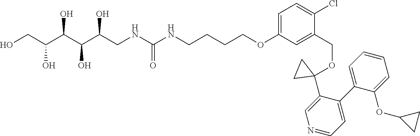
OCC(C(C(C(CNC(NCCCCOC1=CC=C(Cl)C(COC2(C3=CN=CC=C3C3=CC=CC=C3OC3CC3)CC2)=C1)=O)O)O)O)O
